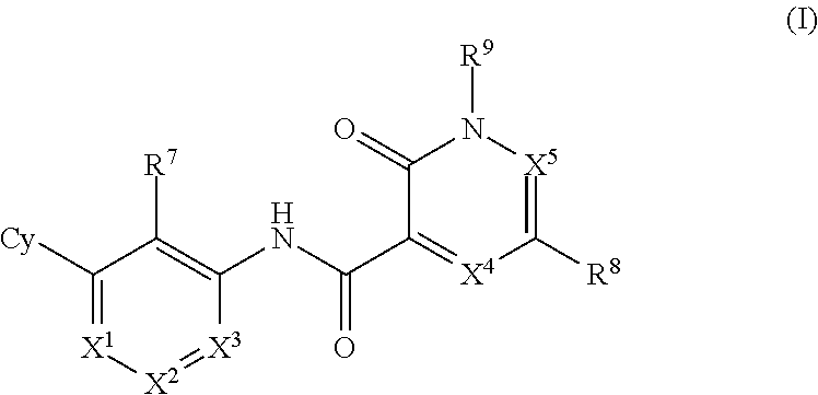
C1([Cy])=[X1][X2]=[X3]C(NC(C2=[X4]C([R8])=[X5]N([R9])C2=O)=O)=C1[R7]
